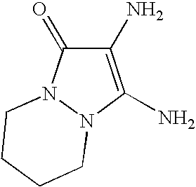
C1(N)=C(N)N2N(C1=O)CCCC2
